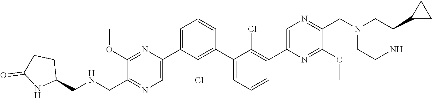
C1(C2=CN=C(CNCC3CCC(=O)N3)C(OC)=N2)=CC=CC(C2=CC=CC(C3=CN=C(CN4CC(C5CC5)NCC4)C(OC)=N3)=C2Cl)=C1Cl
